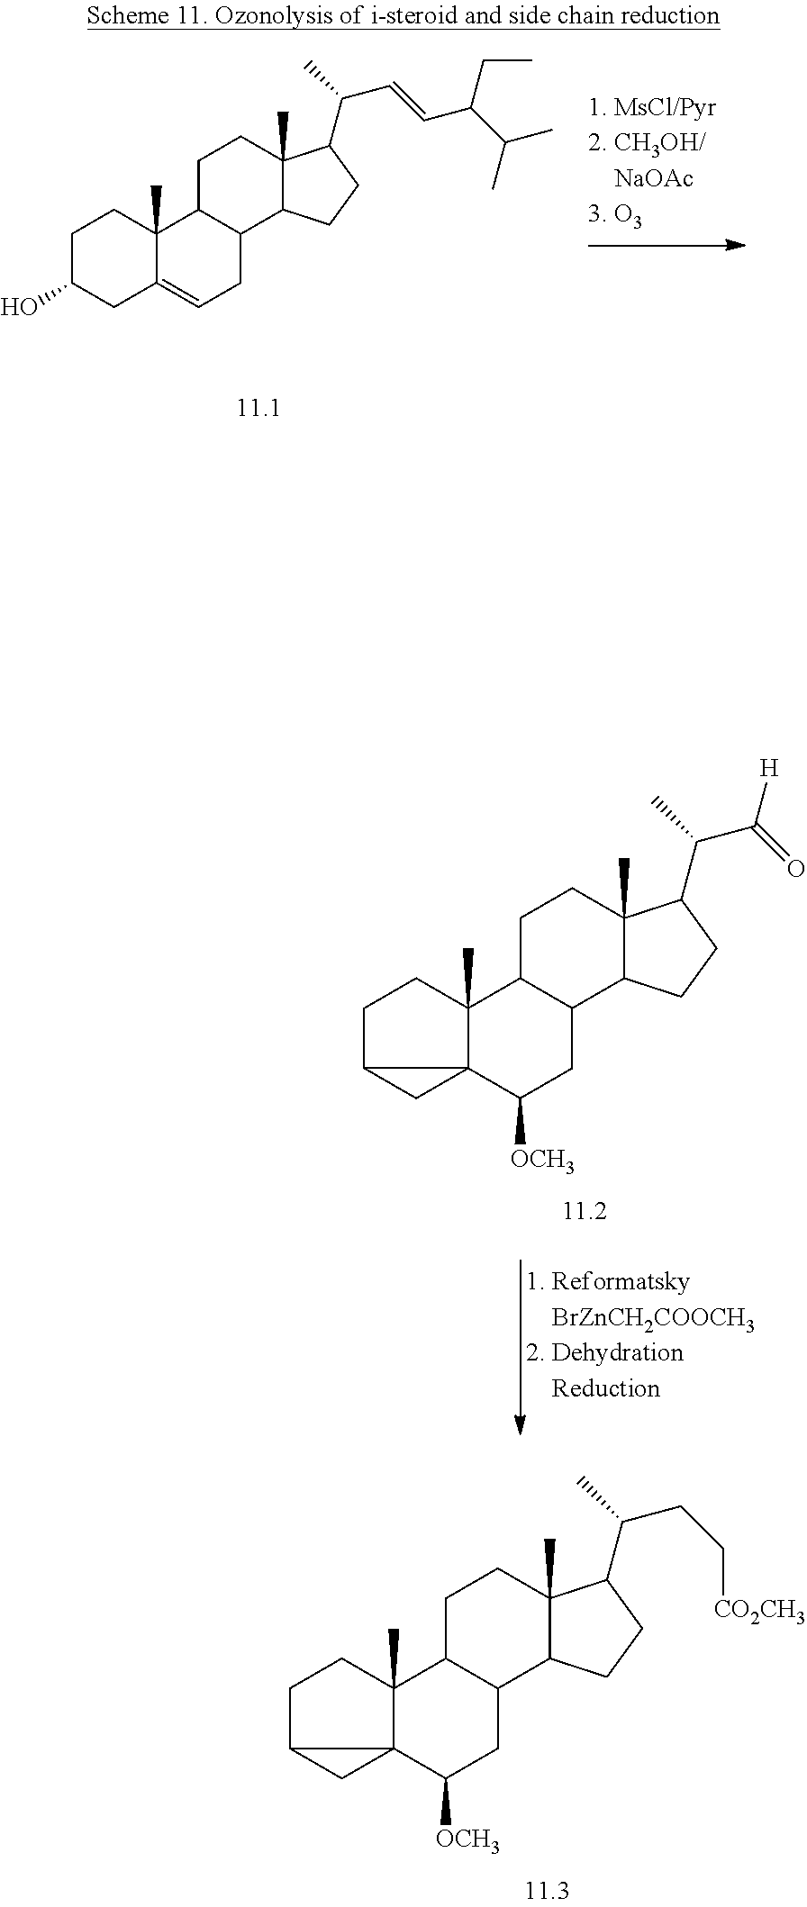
C1C(O)CC2=CCC3C(C2(C)C1)CCC1(C)C3CCC1C(C)C=CC(C(C)C)CC.C1C2CC23C(C)(C1)C1C(CC3[OCH3])C2C(C)(CC1)C(C(C)C(=O)[H])CC2.C1C2CC23C(C)(C1)C1C(CC3[OCH3])C2C(C)(CC1)C(C(C)CC[CO2CH3])CC2
